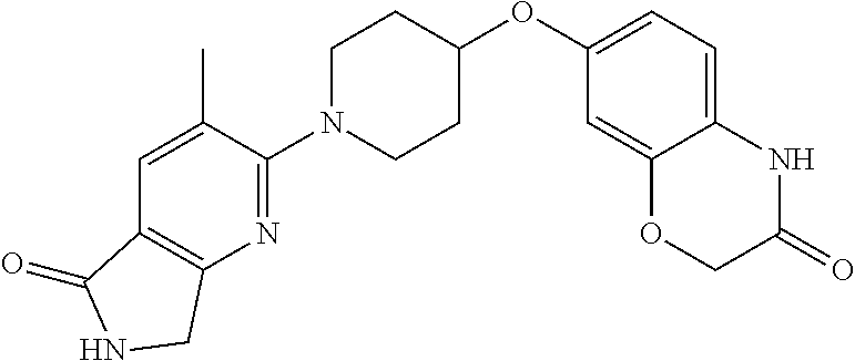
C1(N2CCC(OC3=CC=C4C(=C3)OCC(=O)N4)CC2)=NC2=C(C=C1C)C(=O)NC2
